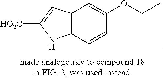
C12=C(C=CC(OCC)=C1)NC([HO2C])=C2
